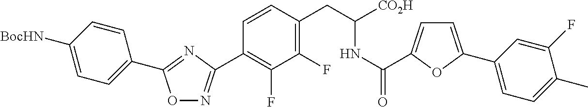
O1N=C(C2=C(F)C(F)=C(CC(NC(=O)C3=CC=C(C4=CC=C(C)C(F)=C4)O3)[CO2H])C=C2)N=C1C1=CC=C([BocHN])C=C1
